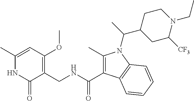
C1(C)=CC(OC)=C(CNC(=O)C2=C(C)N(C(C)C3CCN(CC)C([CF3])C3)C3=C2C=CC=C3)C(=O)N1
